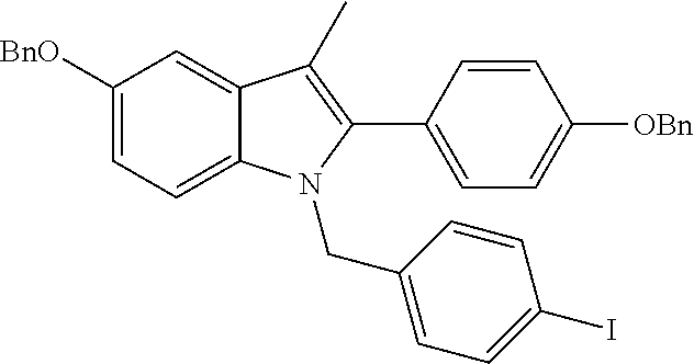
C1([BnO])=CC=C2C(=C1)C(C)=C(C1=CC=C([OBn])C=C1)N2CC1=CC=C(I)C=C1
